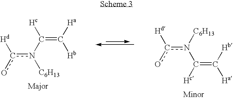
C(=C(n([C6H13])c(o)[Hd])[Hc])([Ha])[Hb].c(n(C([Hc])=C([Hb])[Ha])[C6H13])(o)[Hd]
